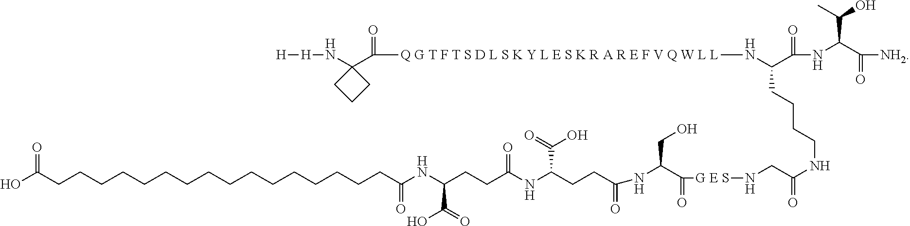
OC(CCCCCCCCCCCCCCCCC(NC(CCC(NC(CCC(NC(CO)C(=O)[G E S]NCC(NCCCCC(N[Q G T F T S D L S K Y L E S K R A R E F V Q W L L]C(C1(N[H][H])CCC1)=O)C(=O)NC(C(=O)[NH2])C(C)O)=O)=O)C(=O)O)=O)C(=O)O)=O)=O
